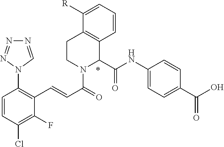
C1(NC(=O)C2C3=C(CCN2C(=O)C=CC2=C(N4N=NN=C4)C=CC(Cl)=C2F)C([R])=CC=C3)=CC=C(C(O)=O)C=C1
